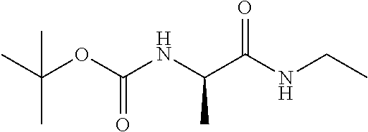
CC(C)(OC(NC(C(NCC)=O)C)=O)C
